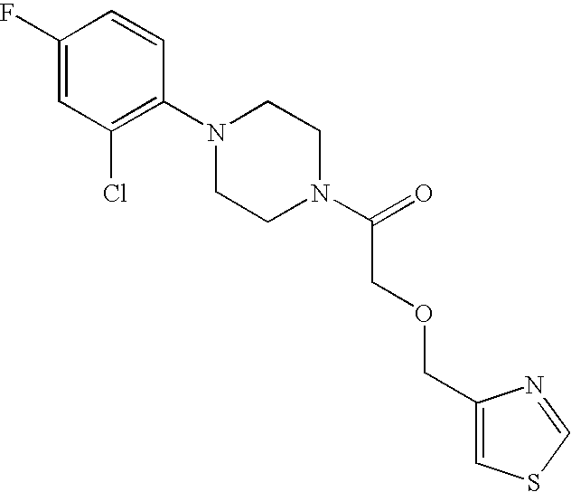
C1(F)=CC(Cl)=C(N2CCN(C(=O)COCC3=CSC=N3)CC2)C=C1
